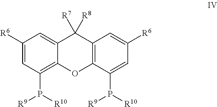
C1([R6])=CC(P([R10])[R9])=C2C(=C1)C([R7])([R8])C1=C(O2)C(P([R10])[R9])=CC([R6])=C1
